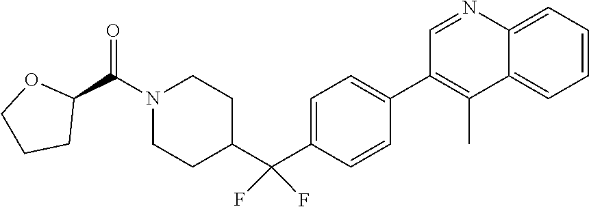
C1=NC2=CC=CC=C2C(C)=C1C1=CC=C(C(C2CCN(C(C3OCCC3)=O)CC2)(F)F)C=C1
